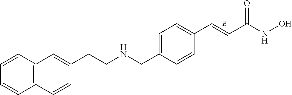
C(CNCC1=CC=C(C=CC(NO)=O)C=C1)C1=CC2=C(C=C1)C=CC=C2
